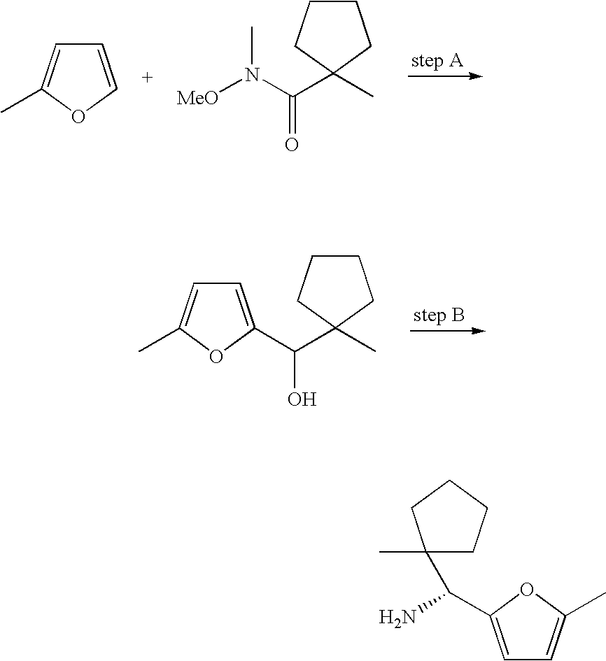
C1=COC(C)=C1.[MeO]N(C(C1(C)CCCC1)=O)C.C(C1(C)CCCC1)(O)C1=CC=C(C)O1.CC1=CC=C(C(C2(C)CCCC2)N)O1
